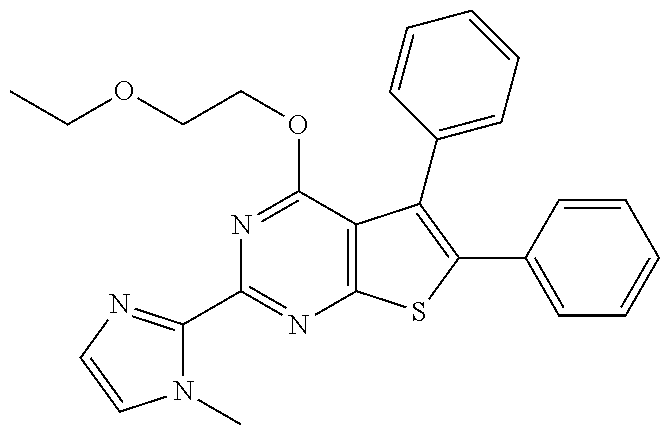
N1(C)C(C2=NC3=C(C(OCCOCC)=N2)C(C2=CC=CC=C2)=C(C2=CC=CC=C2)S3)=NC=C1
